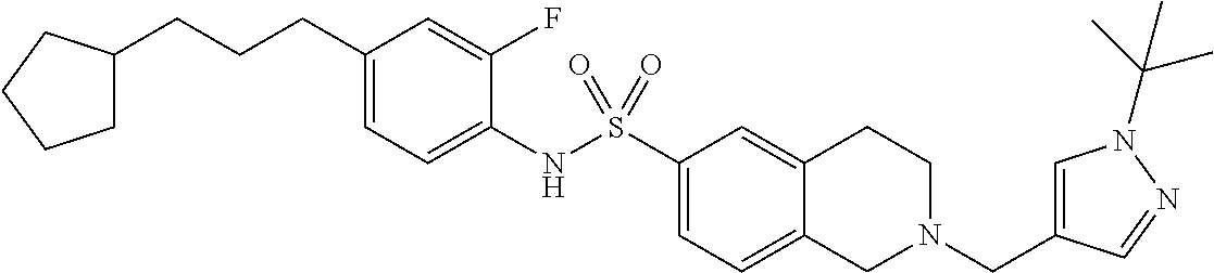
C1(CCCC2CCCC2)=CC=C(NS(C2=CC=C3C(=C2)CCN(CC2=CN(C(C)(C)C)N=C2)C3)(=O)=O)C(F)=C1
